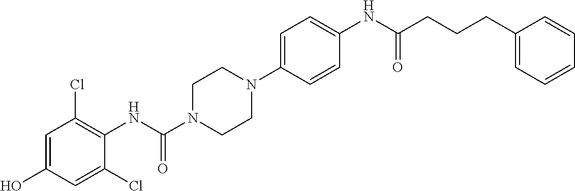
C1=C(O)C=C(Cl)C(NC(N2CCN(C3=CC=C(NC(=O)CCCC4=CC=CC=C4)C=C3)CC2)=O)=C1Cl
